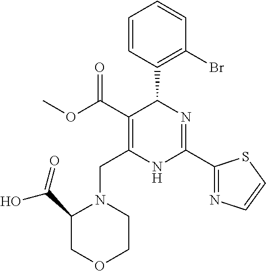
C1=CC(C2C(C(=O)OC)=C(CN3C(C(O)=O)COCC3)NC(C3=NC=CS3)=N2)=C(Br)C=C1
